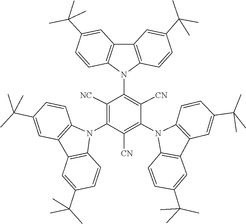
C1(C(C)(C)C)=CC2=C(C=C1)N(C1=C([CN])C(N3C4=C(C5=C3C=CC(C(C)(C)C)=C5)C=C(C(C)(C)C)C=C4)=C([NC])C(N3C4=C(C5=C3C=CC(C(C)(C)C)=C5)C=C(C(C)(C)C)C=C4)=C1[CN])C1=C2C=C(C(C)(C)C)C=C1
